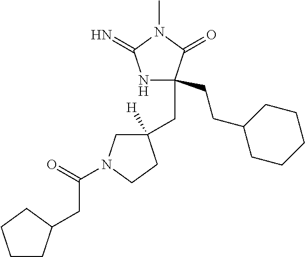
C1(CCC2CCCCC2)(CC2([H])CN(C(=O)CC3CCCC3)CC2)NC(=N)N(C)C1=O
